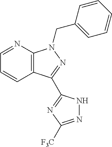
C1=NC2=C(C=C1)C(C1=NC([F3C])=NN1)=NN2CC1=CC=CC=C1
